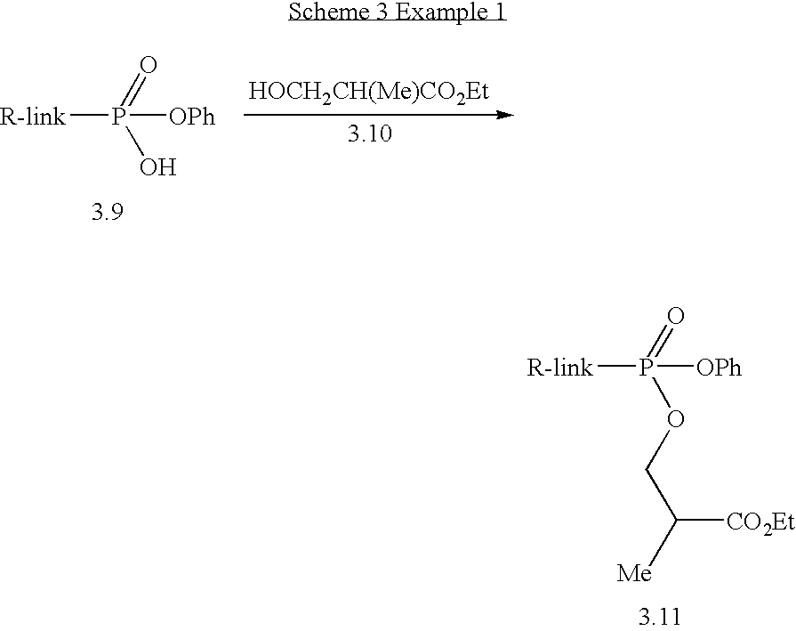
[R-link]P([OPh])(=O)OCC([Me])[CO2Et].[R-link]P([OPh])(=O)O.[HOCH2CH(Me)CO2Et]
